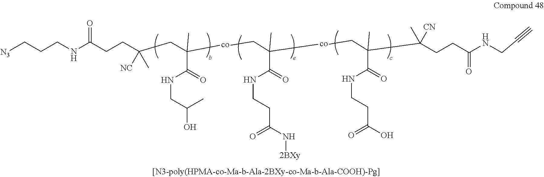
N(C(CCC(CC([co]CC(C)(C(NCCC(=O)N[2BXy])=O)[co]CC(C(CCC(NCC#C)=O)([CN])C)(C)C(NCCC(=O)O)=O)(C(=O)NCC(O)C)C)(C)[NC])=O)CCC[N3]
